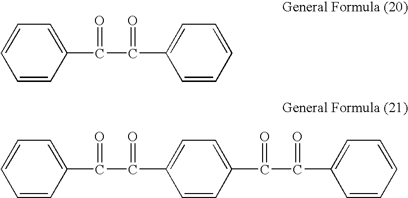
C1=CC(C(C(C2=CC=CC=C2)=O)=O)=CC=C1.C1=CC(C(C(C2=CC=C(C(C(C3=CC=CC=C3)=O)=O)C=C2)=O)=O)=CC=C1
